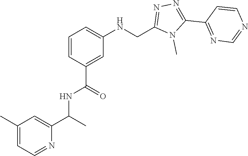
N1=C(C2=NN=C(CNC3=CC=CC(C(NC(C4=CC(C)=CC=N4)C)=O)=C3)N2C)C=CN=C1
